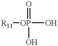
[R11][OP](O)(=O)O
